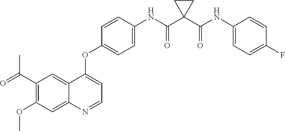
C12=CC(C(C)=O)=C(OC)C=C1N=CC=C2OC1=CC=C(NC(C2(C(NC3=CC=C(F)C=C3)=O)CC2)=O)C=C1
